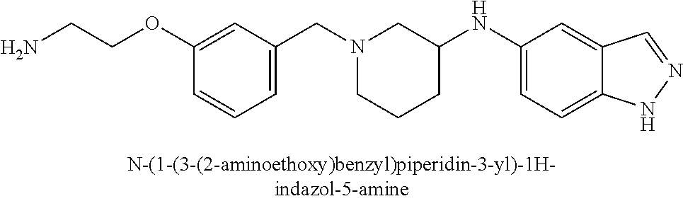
N1(CC2=CC=CC(OCCN)=C2)CCCC(NC2=CC=C3C(=C2)C=NN3)C1
